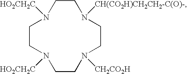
C1CN([CH(CO2H)CH2CH2-C(O)-])CCN([CH2CO2H])CCN([HO2CH2C])CCN1[HO2CH2C]
